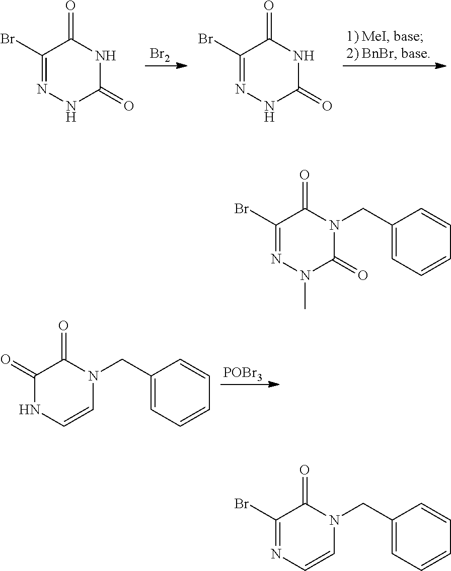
[Br2].C1(Br)=NNC(=O)NC1=O.C1(Br)=NNC(=O)NC1=O.[POBr3].C1(=O)NC=CN(CC2=CC=CC=C2)C1=O.C1(Br)=NN(C)C(=O)N(CC2=CC=CC=C2)C1=O.C1(Br)=NC=CN(CC2=CC=CC=C2)C1=O
